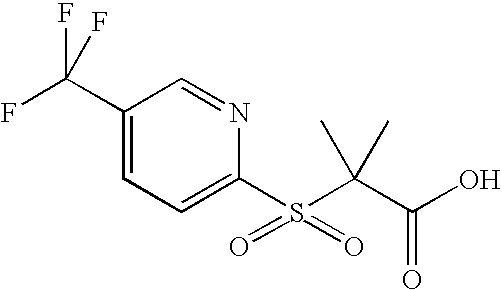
C1(C(F)(F)F)=CC=C(S(=O)(=O)C(C(O)=O)(C)C)N=C1
